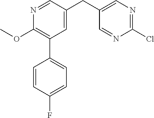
O(C1=C(C2=CC=C(F)C=C2)C=C(CC2=CN=C(Cl)N=C2)C=N1)C
